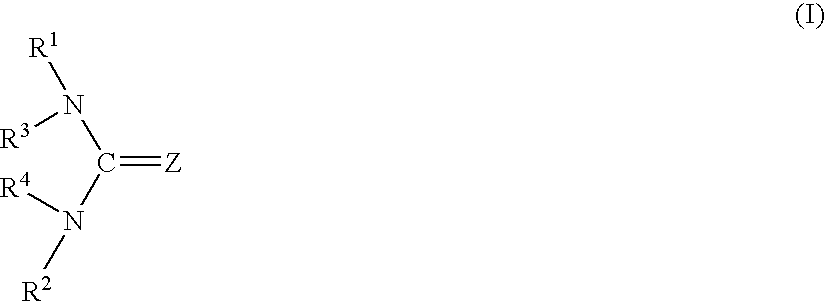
C(=[Z])(N([R1])[R3])N([R2])[R4]
